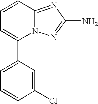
N12C(=NC(N)=N1)C=CC=C2C1=CC=CC(Cl)=C1
